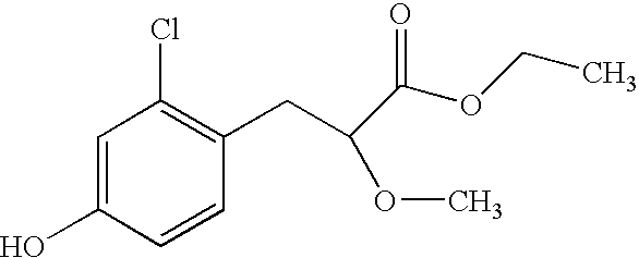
OC1=CC(Cl)=C(CC(C(OCC)=O)OC)C=C1
